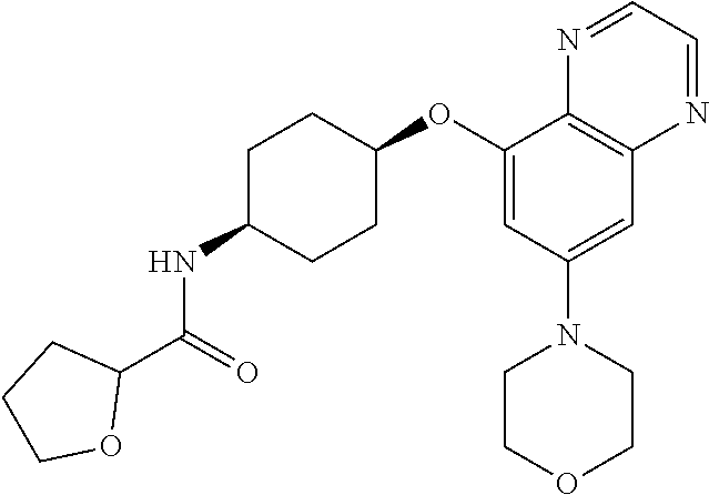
C1(OC2CCC(NC(C3CCCO3)=O)CC2)=CC(N2CCOCC2)=CC2=C1N=CC=N2
